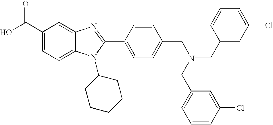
OC(C1=CC=C2C(=C1)N=C(C1=CC=C(CN(CC3=CC(Cl)=CC=C3)CC3=CC=CC(Cl)=C3)C=C1)N2C1CCCCC1)=O
